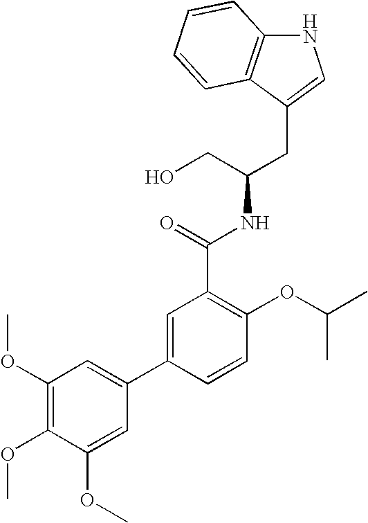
C(C(CO)NC(C1=C(OC(C)C)C=CC(C2=CC(OC)=C(OC)C(OC)=C2)=C1)=O)C1=CNC2=C1C=CC=C2
